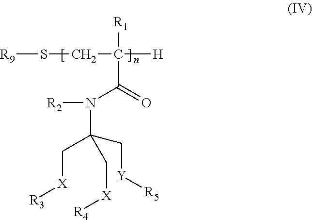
[R9]SCC([H])([R1])C(=O)N([R2])C(C[Y][R5])(C[X][R3])C[X][R4]
